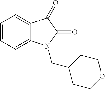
C12=CC=CC=C1N(CC1CCOCC1)C(=O)C2=O
